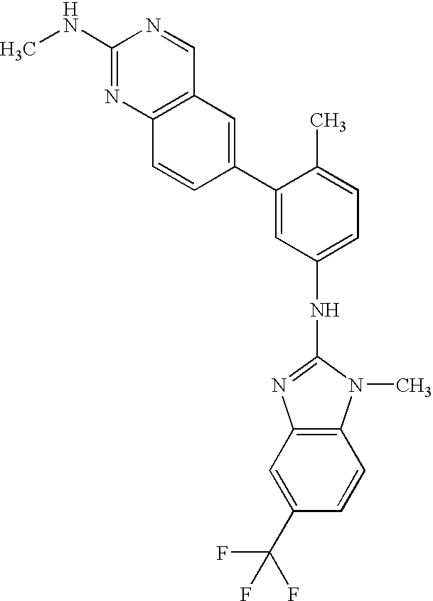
CNC1=NC2=C(C=N1)C=C(C1=CC(NC3=NC4=C(N3C)C=CC(C(F)(F)F)=C4)=CC=C1C)C=C2
